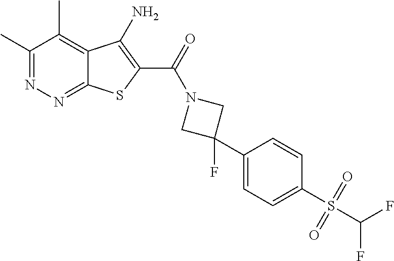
C1(C)=NN=C2C(=C1C)C(N)=C(C(=O)N1CC(C3=CC=C(S(C(F)F)(=O)=O)C=C3)(F)C1)S2
